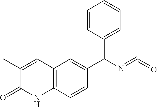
C12=C(C=CC(C(C3=CC=CC=C3)N=C=O)=C1)NC(=O)C(C)=C2
